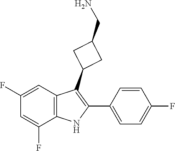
C1=CC(F)=CC=C1C1=C(C2CC(CN)C2)C2=C(C(F)=CC(F)=C2)N1
